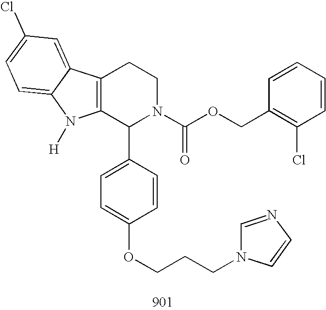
C12=C(C(C3=CC=C(OCCCN4C=NC=C4)C=C3)N(C(OCC3=C(Cl)C=CC=C3)=O)CC1)N([H])C1=CC=C(Cl)C=C21
